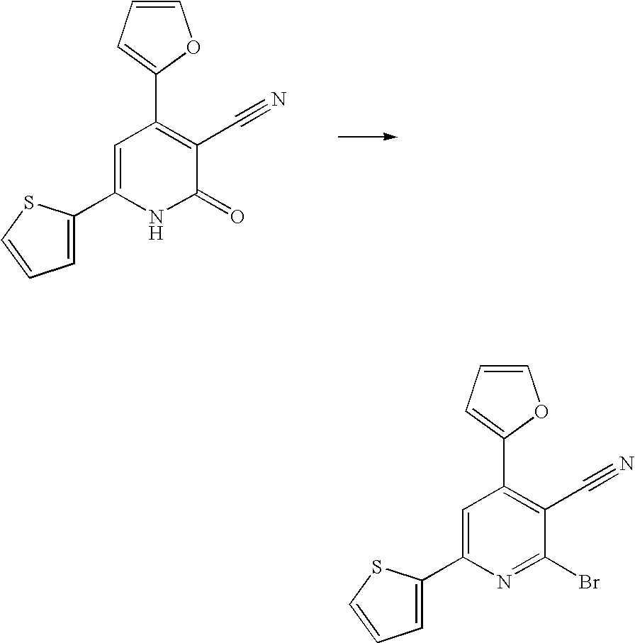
C1=CC=C(C2=C(C#N)C(=O)NC(C3=CC=CS3)=C2)O1.C1=CC=C(C2=C(C#N)C(Br)=NC(C3=CC=CS3)=C2)O1
